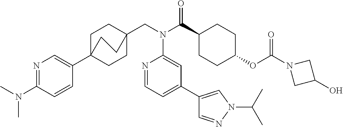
N1=C(N(C)C)C=CC(C23CCC(CN(C(C4CCC(OC(N5CC(O)C5)=O)CC4)=O)C4=CC(C5=CN(C(C)C)N=C5)=CC=N4)(CC2)CC3)=C1
